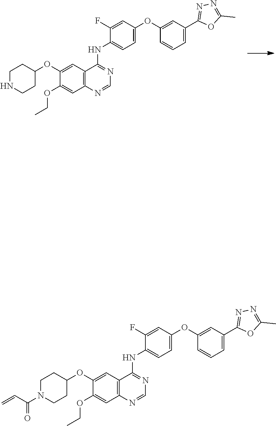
O1C(C)=NN=C1C1=CC=CC(OC2=CC=C(NC3=NC=NC4=C3C=C(OC3CCNCC3)C(OCC)=C4)C(F)=C2)=C1.O1C(C)=NN=C1C1=CC=CC(OC2=CC=C(NC3=NC=NC4=C3C=C(OC3CCN(C(C=C)=O)CC3)C(OCC)=C4)C(F)=C2)=C1
